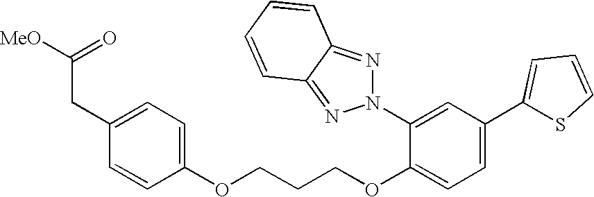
C1(CC([MeO])=O)=CC=C(OCCCOC2=CC=C(C3=CC=CS3)C=C2N2N=C3C(=N2)C=CC=C3)C=C1
